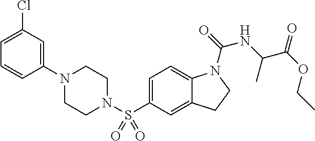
C1(N2CCN(S(C3=CC=C4C(=C3)CCN4C(=O)NC(C(OCC)=O)C)(=O)=O)CC2)=CC(Cl)=CC=C1
